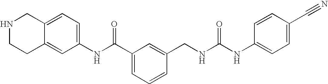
C1NCC2=CC=C(NC(C3=CC=CC(CNC(NC4=CC=C(C#N)C=C4)=O)=C3)=O)C=C2C1
